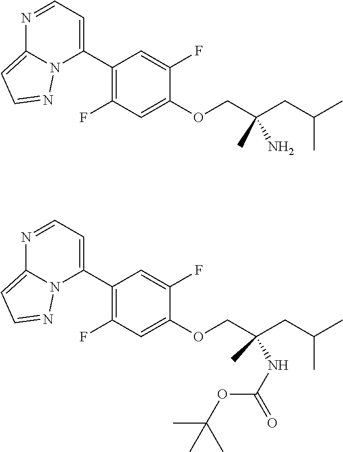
C1(C2=CC=NC3=CC=NN23)=C(F)C=C(OCC(CC(C)C)(N)C)C(F)=C1.C1(C2=CC=NC3=CC=NN23)=C(F)C=C(OCC(CC(C)C)(NC(=O)OC(C)(C)C)C)C(F)=C1
